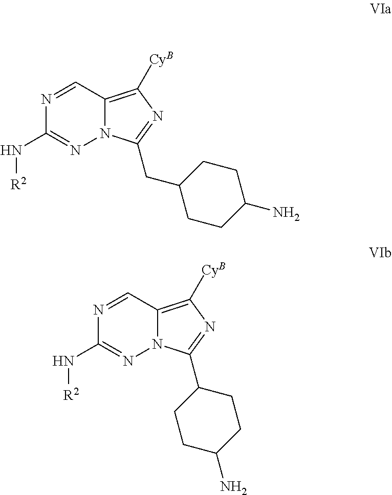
N12C(=C([CyB])N=C1CC1CCC(N)CC1)C=NC(N[R2])=N2.N12C(=C([CyB])N=C1C1CCC(N)CC1)C=NC(N[R2])=N2
